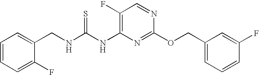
C1(F)=C(NC(NCC2=CC=CC=C2F)=S)N=C(OCC2=CC=CC(F)=C2)N=C1
